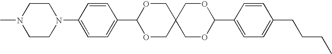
C1CN(C)CCN1C1=CC=C(C2OCC3(CO2)COC(C2=CC=C(CCCC)C=C2)OC3)C=C1
